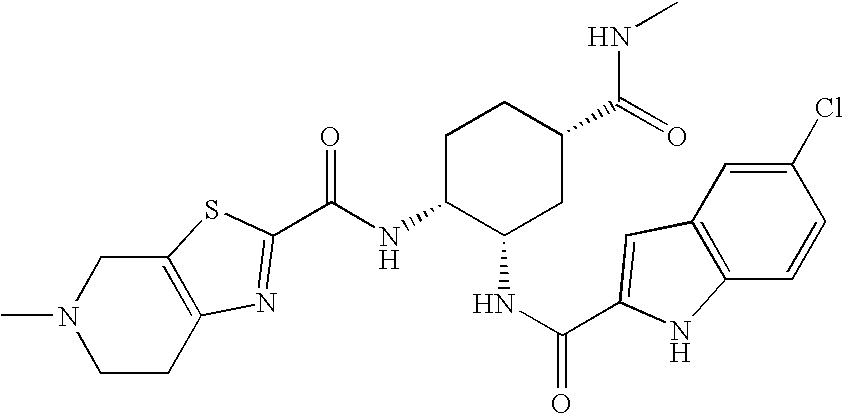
N(C1C(NC(=O)C2=CC3=C(C=CC(Cl)=C3)N2)CC(C(=O)NC)CC1)C(=O)C1=NC2=C(CN(C)CC2)S1
